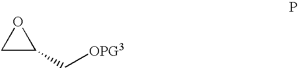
C1C(C[OPG3])O1
